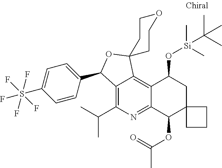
C12=C(C(C)C)N=C3C(=C1C1(OC2C2=CC=C(S(F)(F)(F)(F)F)C=C2)CCOCC1)C(O[Si](C)(C(C)(C)C)C)CC1(C3OC(=O)C)CCC1
